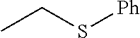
CCS[Ph]
